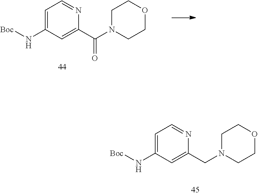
C1=C(N[Boc])C=C(C(N2CCOCC2)=O)N=C1.C1=C(N[Boc])C=C(CN2CCOCC2)N=C1
